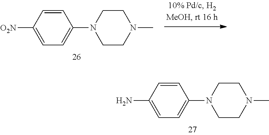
C1=CC([O2N])=CC=C1N1CCN(C)CC1.C1=CC(N)=CC=C1N1CCN(C)CC1
